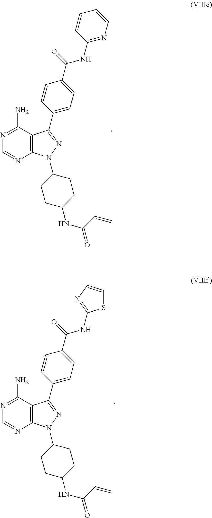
C1=NC2=C(C(N)=N1)C(C1=CC=C(C(=O)NC3=NC=CC=C3)C=C1)=NN2C1CCC(NC(C=C)=O)CC1.S1C=CN=C1NC(C1=CC=C(C2=NN(C3CCC(NC(C=C)=O)CC3)C3=C2C(N)=NC=N3)C=C1)=O
